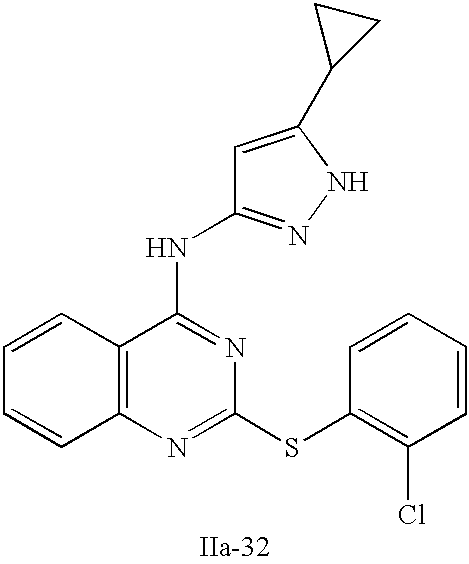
C12=C(N=C(SC3=C(Cl)C=CC=C3)N=C1NC1=NNC(C3CC3)=C1)C=CC=C2
